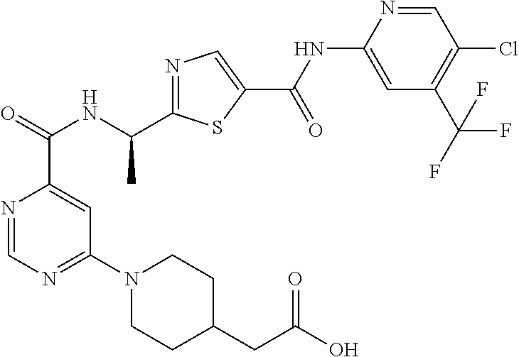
N1=CN=C(N2CCC(CC(O)=O)CC2)C=C1C(NC(C1=NC=C(C(=O)NC2=CC(C(F)(F)F)=C(Cl)C=N2)S1)C)=O
